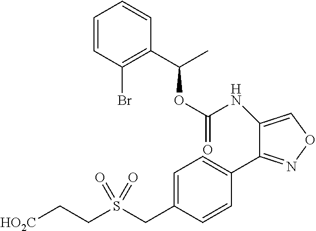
O(C(NC1=CON=C1C1=CC=C(CS(CC[HO2C])(=O)=O)C=C1)=O)C(C1=C(Br)C=CC=C1)C
